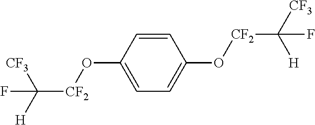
C1=C(O[CF2]C([H])([CF3])F)C=CC(O[CF2]C([CF3])([H])F)=C1
